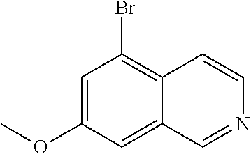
C12=CC(OC)=CC(Br)=C1C=CN=C2
